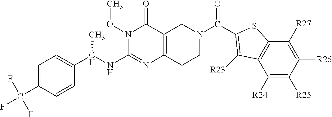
C1=C(C(F)(F)F)C=CC(C(NC2=NC3=C(C(=O)N2OC)CN(C(=O)C2=C([R23])C4=C(C([R27])=C([R26])C([R25])=C4[R24])S2)CC3)C)=C1
